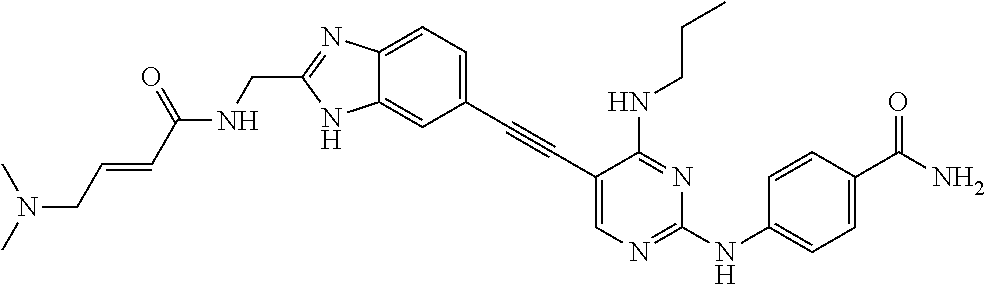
C1=C2C(=CC=C1C#CC1=CN=C(NC3=CC=C(C(N)=O)C=C3)N=C1NCCC)N=C(CNC(C=CCN(C)C)=O)N2
